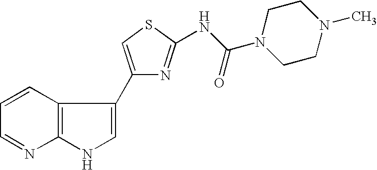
C12=C(C=CC=N1)C(C1=CSC(NC(N3CCN(C)CC3)=O)=N1)=CN2
